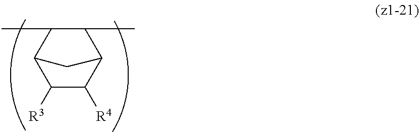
C12C(C)C(C)C(C([R3])C1[R4])C2
